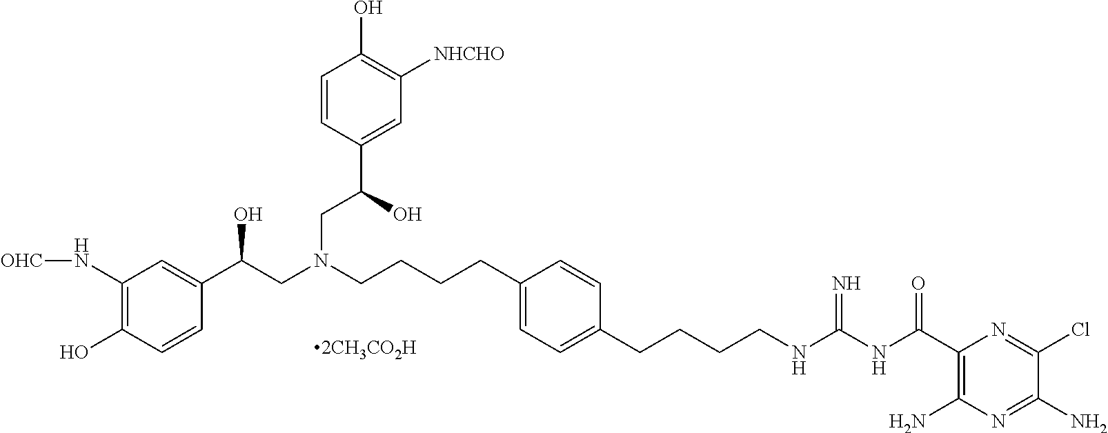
C1(N[OHC])=C(O)C=CC(C(CN(CCCCC2=CC=C(CCCCNC(NC(C3=C(N)N=C(N)C(Cl)=N3)=O)=N)C=C2)CC(O)C2=CC([NHCHO])=C(O)C=C2)O)=C1
